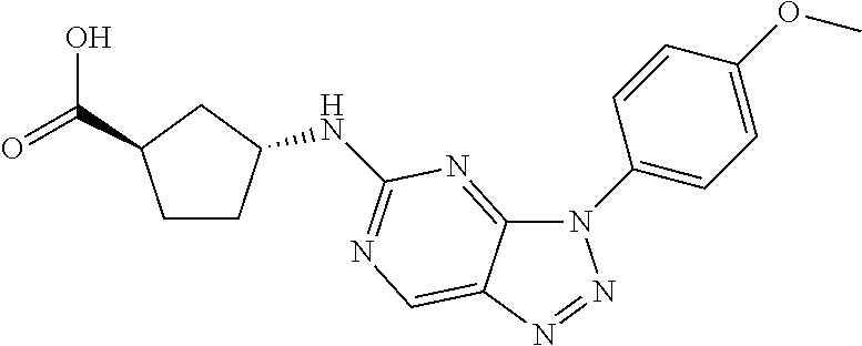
C12=NC(NC3CCC(C(=O)O)C3)=NC=C1N=NN2C1=CC=C(OC)C=C1
